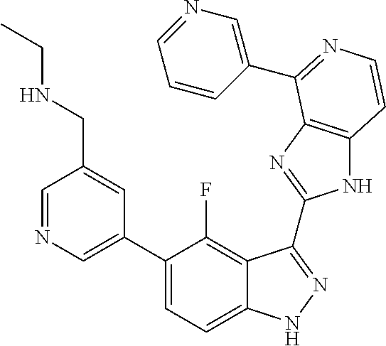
C1=C(C2=CC=C3C(=C2F)C(C2=NC4=C(N2)C=CN=C4C2=CN=CC=C2)=NN3)C=C(CNCC)C=N1
